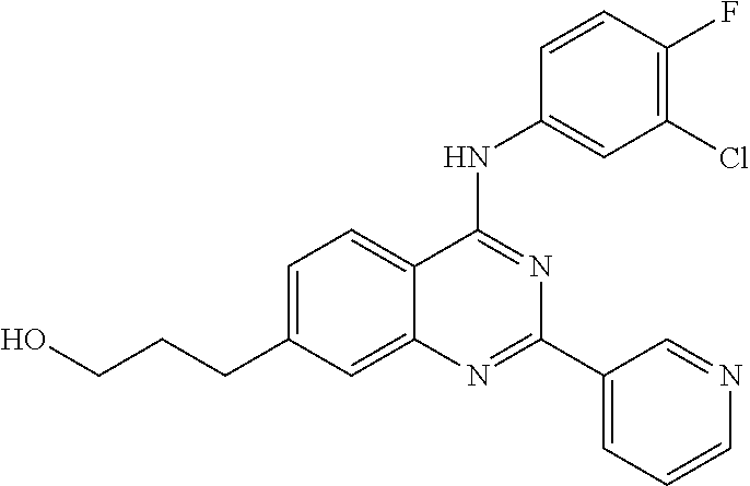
C1=C(CCCO)C=C2C(=C1)C(NC1=CC(Cl)=C(F)C=C1)=NC(C1=CC=CN=C1)=N2
